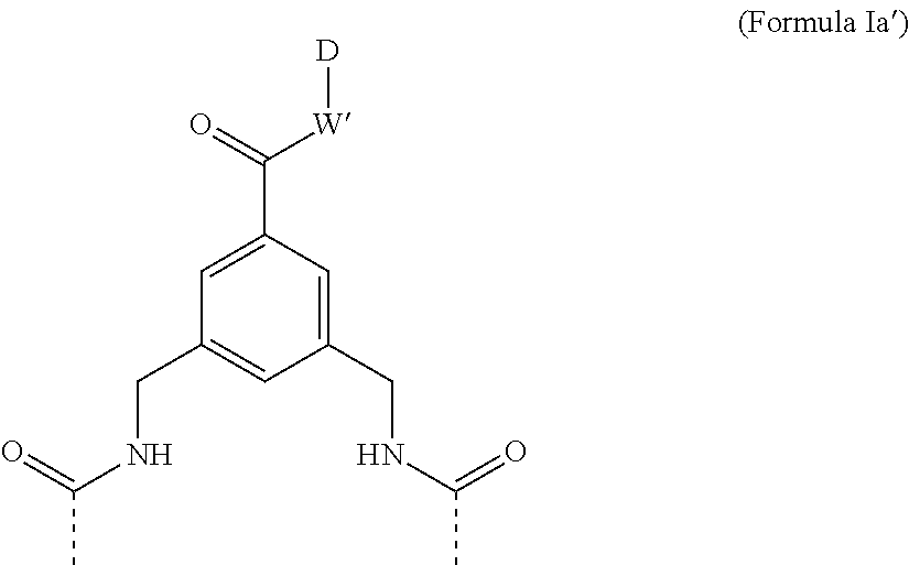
C1(CNC(C)=O)=CC(CNC(C)=O)=CC(C(=O)[W][D])=C1
